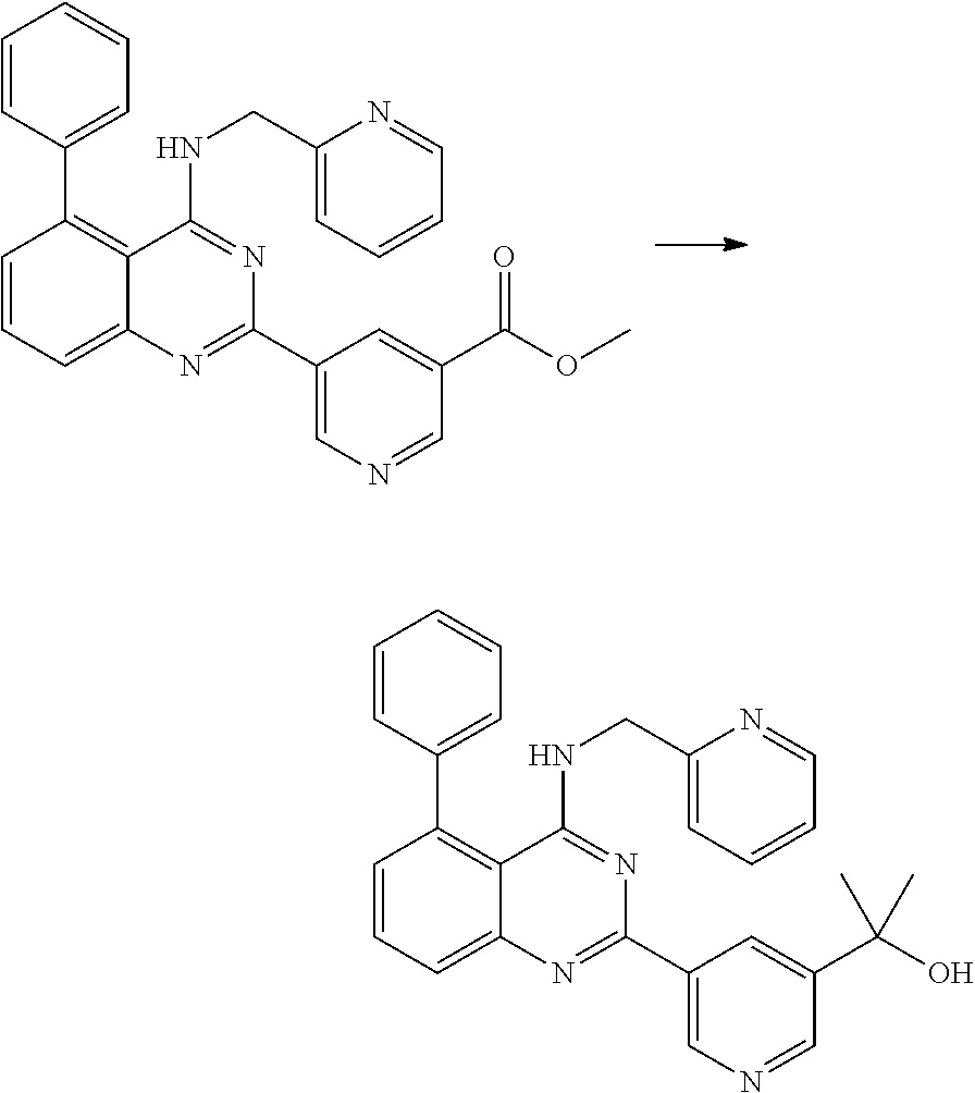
C1=CC(C2=C3C(=CC=C2)N=C(C2=CN=CC(C(OC)=O)=C2)N=C3NCC2=CC=CC=N2)=CC=C1.C1=CC(C2=C3C(=CC=C2)N=C(C2=CN=CC(C(O)(C)C)=C2)N=C3NCC2=CC=CC=N2)=CC=C1
